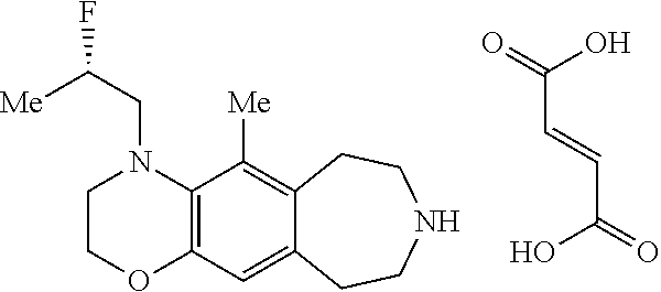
C(C=CC(=O)O)(=O)O.C1COC2=C(N1CC([Me])F)C([Me])=C1C(=C2)CCNCC1
